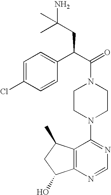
C(N1CCN(C2=NC=NC3=C2C(C)CC3O)CC1)(C(C1=CC=C(Cl)C=C1)CC(N)(C)C)=O
